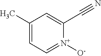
[N+]1([O-])=CC=C(C)C=C1C#N
